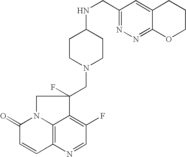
C12=C3N=CC(F)=C1C(F)(CN1CCC(NCC4=NN=C5C(=C4)CCCO5)CC1)CN2C(=O)C=C3
